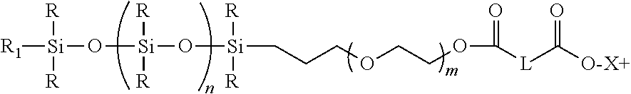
[R1][Si](O[Si](O[Si](CCCOCCOC([L]C([O-])=O)=O)([R])[R])([R])[R])([R])[R].[X+]
